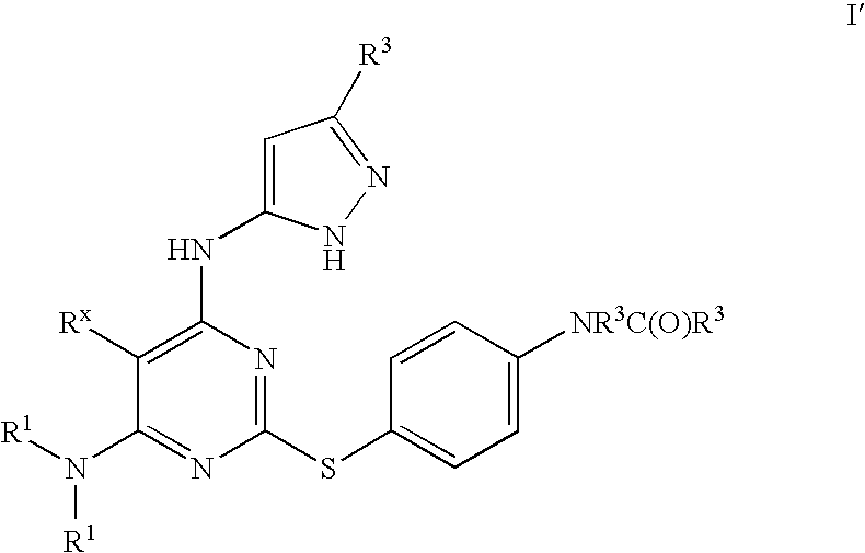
C1=CC(SC2=NC(NC3=CC([R3])=NN3)=C([Rx])C(N([R1])[R1])=N2)=CC=C1[NR3C(O)R3]
